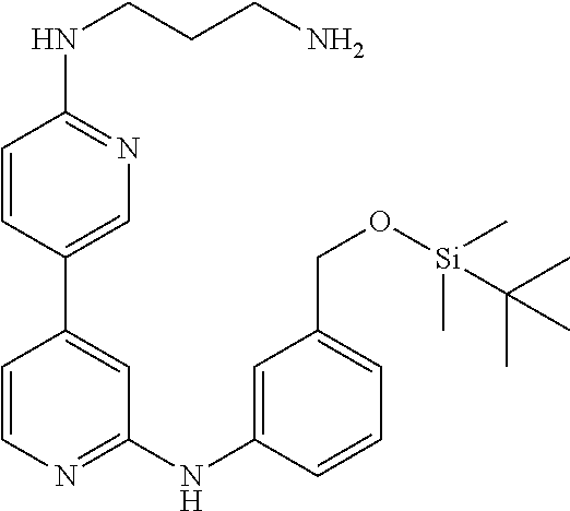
C1=CC(C2=CC(NC3=CC(CO[Si](C(C)(C)C)(C)C)=CC=C3)=NC=C2)=CN=C1NCCCN
